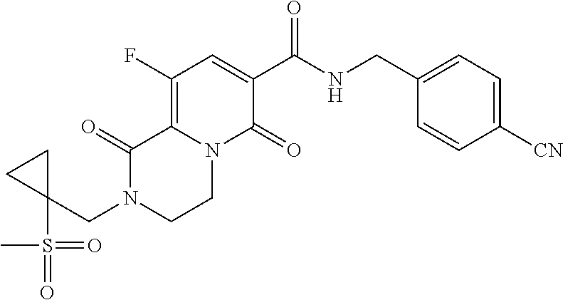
C12=C(F)C=C(C(=O)NCC3=CC=C([CN])C=C3)C(=O)N1CCN(CC1(S(=O)(=O)C)CC1)C2=O
